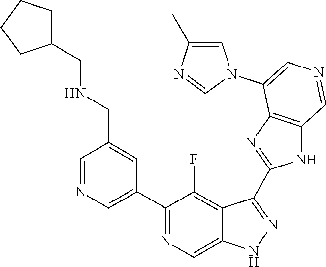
C1(C2=CN=CC(CNCC3CCCC3)=C2)=NC=C2C(=C1F)C(C1=NC3=C(N1)C=NC=C3N1C=C(C)N=C1)=NN2
